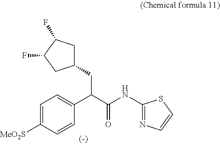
C1(CC(C(NC2=NC=CS2)=O)C2=CC=C([MeO2S])C=C2)CC(F)C(F)C1
